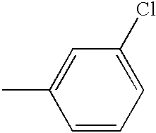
CC1=CC(Cl)=CC=C1
